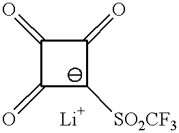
C1(=O)C(=O)C([SO2CF3])C1=O
